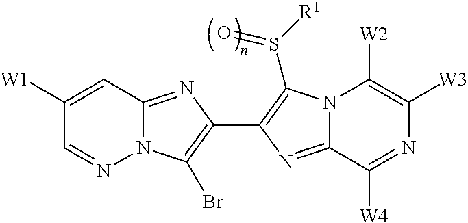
N12C(=NC(C3=C(S([R1])=O)N4C(=N3)C([W4])=NC([W3])=C4[W2])=C1Br)C=C([W1])C=N2
